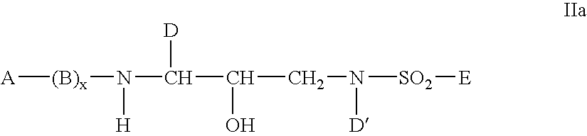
[A][(B)x]N(C(C(CN([SO2][E])[D])O)[D])[H]
